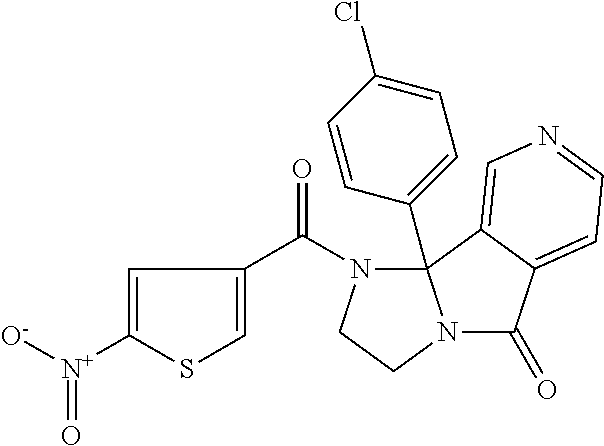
C1([N+](=O)[O-])=CC(C(N2CCN3C(=O)C4=CC=NC=C4C23C2=CC=C(Cl)C=C2)=O)=CS1
